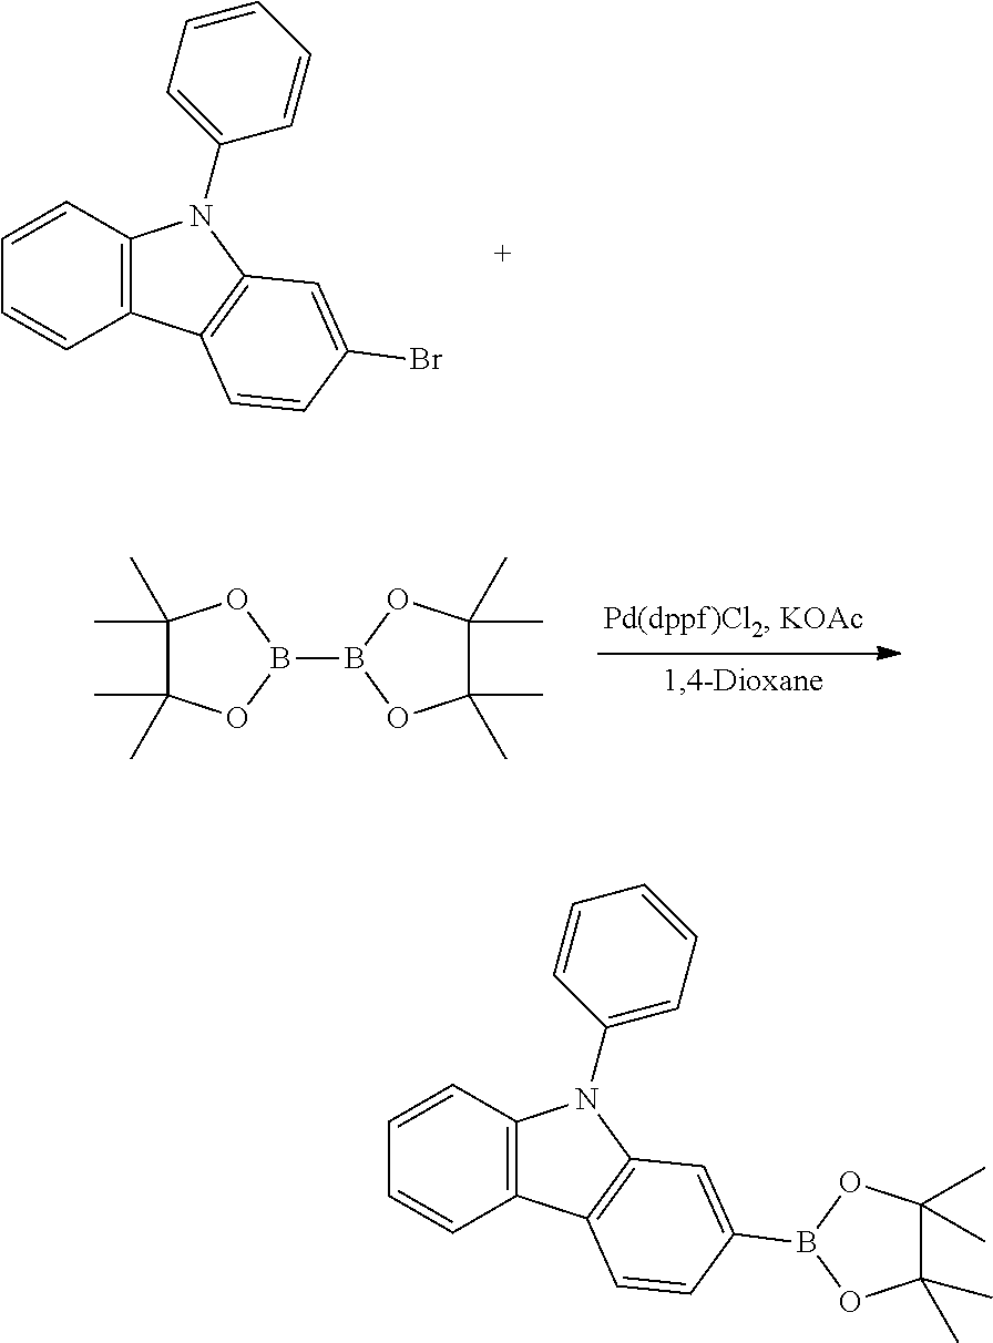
C12=C(C=CC=C1)N(C1=CC=CC=C1)C1=C2C=CC(Br)=C1.C1(C)(C)C(C)(C)OB(B2OC(C)(C)C(C)(C)O2)O1.C12=C(C=CC=C1)N(C1=CC=CC=C1)C1=C2C=CC(B2OC(C)(C)C(C)(C)O2)=C1
